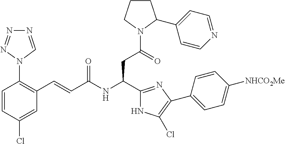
C1(Cl)=CC(C=CC(NC(CC(N2C(C3=CC=NC=C3)CCC2)=O)C2=NC(C3=CC=C([NHCO2Me])C=C3)=C(Cl)N2)=O)=C(N2C=NN=N2)C=C1
